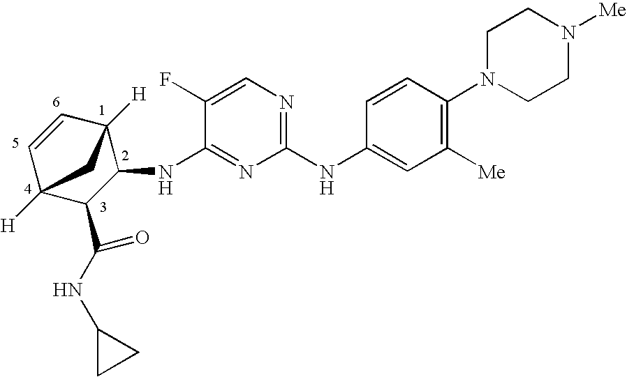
C1(NC2=CC([Me])=C(N3CCN([Me])CC3)C=C2)=NC=C(F)C(NC2C3([H])C=CC([H])(C2C(NC2CC2)=O)C3)=N1
